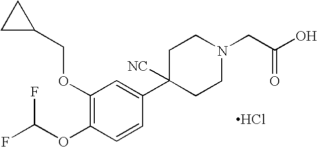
C1(OCC2CC2)=C(OC(F)F)C=CC(C2([NC])CCN(CC(O)=O)CC2)=C1.Cl
